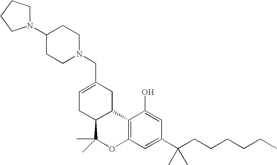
C1=C(CN2CCC(N3CCCC3)CC2)CC2C(C1)C(C)(C)OC1=C2C(O)=CC(C(CCCCCC)(C)C)=C1
